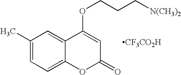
C1(C)=CC=C2C(=C1)C(OCCC[N(CH3)2])=CC(=O)O2.[CF3CO2H]
